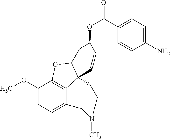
C1(OC)=CC=C2C3=C1OC1C3(C=CC(OC(=O)C3=CC=C(N)C=C3)C1)CCN(C)C2
